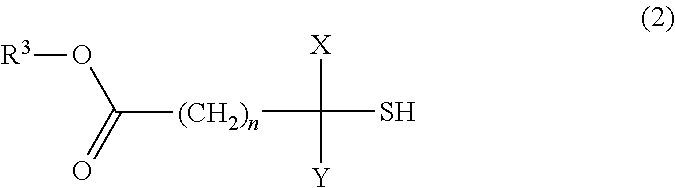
[(CH2)n](C(S)([X])[Y])C(O[R3])=O
